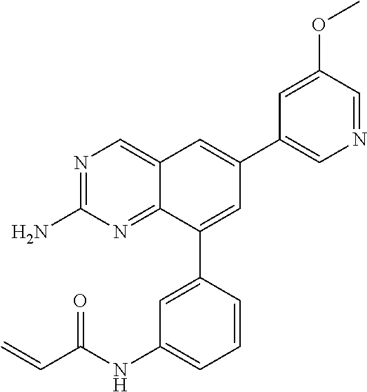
N1=C(N)N=C2C(=C1)C=C(C1=CN=CC(OC)=C1)C=C2C1=CC(NC(C=C)=O)=CC=C1
